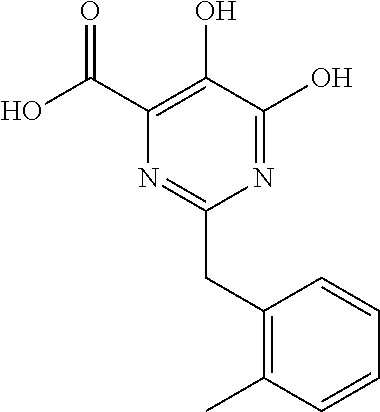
N1=C(O)C(O)=C(C(O)=O)N=C1CC1=C(C)C=CC=C1
